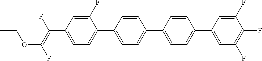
C(C1=CC=C(C2=CC=C(C3=CC=C(C4=CC(F)=C(F)C(F)=C4)C=C3)C=C2)C(F)=C1)(=C(F)OCC)F
